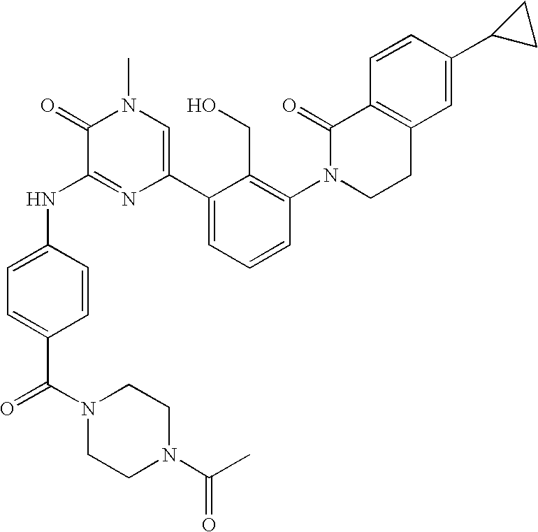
N(C1=NC(C2=CC=CC(N3CCC4=C(C3=O)C=CC(C3CC3)=C4)=C2CO)=CN(C)C1=O)C1=CC=C(C(N2CCN(C(C)=O)CC2)=O)C=C1
